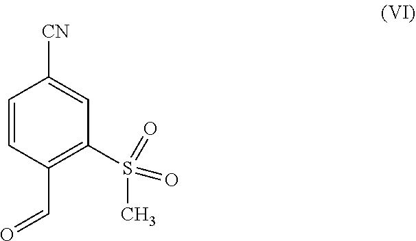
C1=CC(C=O)=C(S(=O)(=O)C)C=C1[CN]
